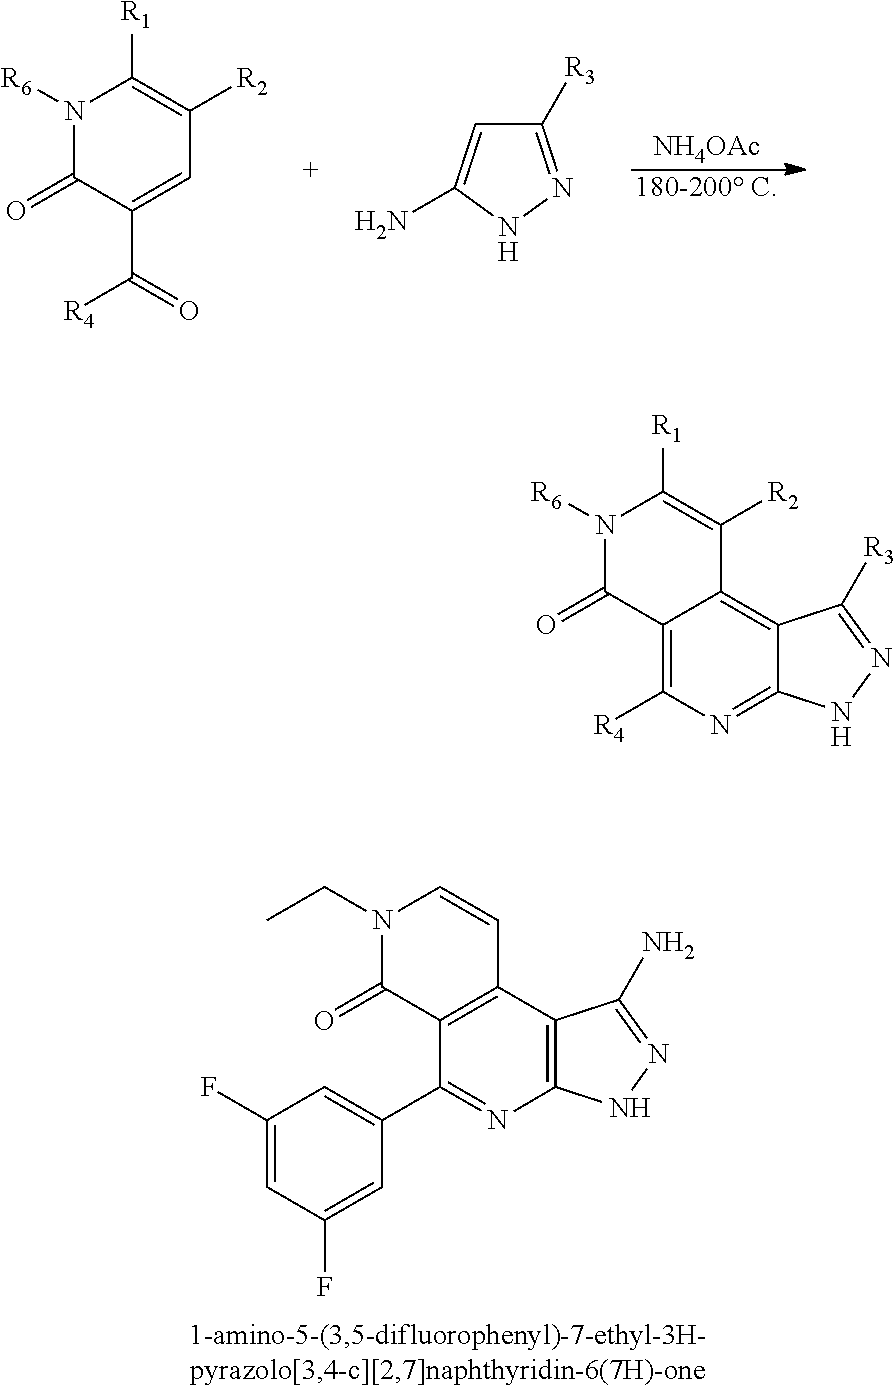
[NH4OAc].[180-200 C].N1([R6])C(=O)C(C([R4])=O)=CC([R2])=C1[R1].C1([R3])=NNC(N)=C1.N1(CC)C(=O)C2=C(C=C1)C1=C(N=C2C2=CC(F)=CC(F)=C2)NN=C1N.N1([R6])C(=O)C2=C([R4])N=C3C(=C2C([R2])=C1[R1])C([R3])=NN3
